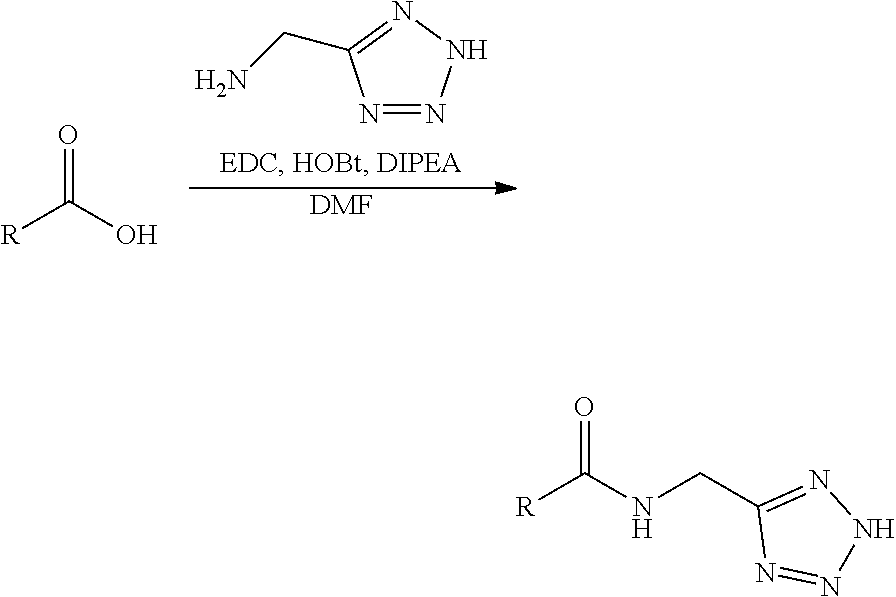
N1=NNN=C1CN.[DMF].O=C([R])O.O=C([R])NCC1=NNN=N1
